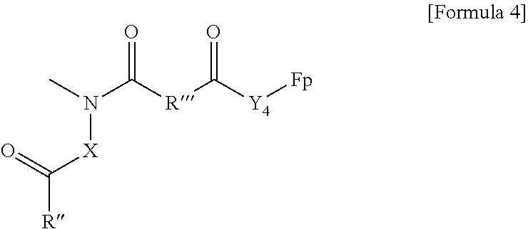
CN(C([R]C([Y4][Fp])=O)=O)[X]C([R])=O
